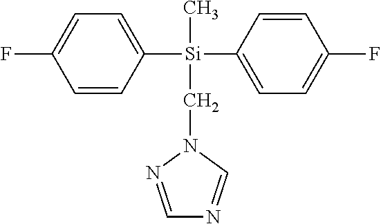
C([Si](C1=CC=C(F)C=C1)(C1=CC=C(F)C=C1)C)N1N=CN=C1
